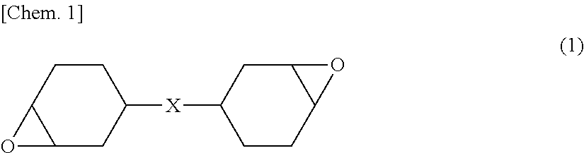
C12CC([X]C3CCC4C(C3)O4)CCC1O2
